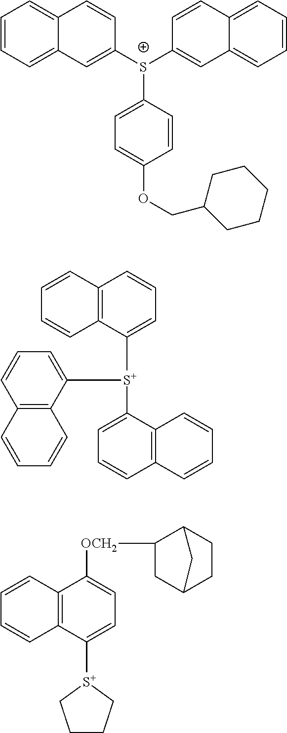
C12=C(C([S+](C3=CC=CC4=C3C=CC=C4)C3=CC=CC4=C3C=CC=C4)=CC=C1)C=CC=C2.C1=CC=C2C(=C1)C=CC([S+](C1=CC3=CC=CC=C3C=C1)C1=CC=C(OCC3CCCCC3)C=C1)=C2.C12=C(C([S+]3CCCC3)=CC=C1[OCH2]C1CC3CCC1C3)C=CC=C2
